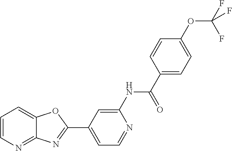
C1=C(NC(C2=CC=C(OC(F)(F)F)C=C2)=O)N=CC=C1C1=NC2=NC=CC=C2O1
